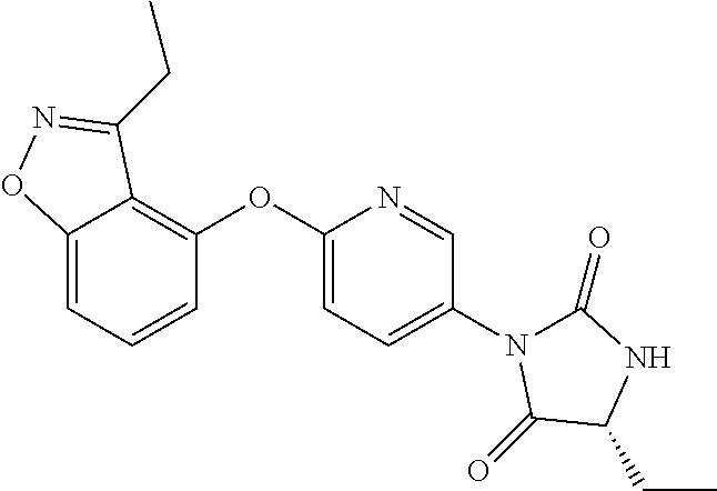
C12=CC=CC(OC3=CC=C(N4C(=O)NC(CC)C4=O)C=N3)=C1C(CC)=NO2
